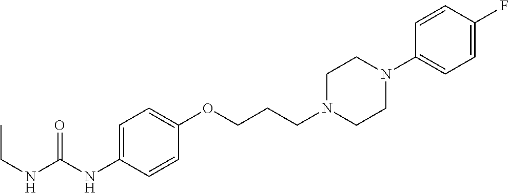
C1=C(NC(NCC)=O)C=CC(OCCCN2CCN(C3=CC=C(F)C=C3)CC2)=C1
